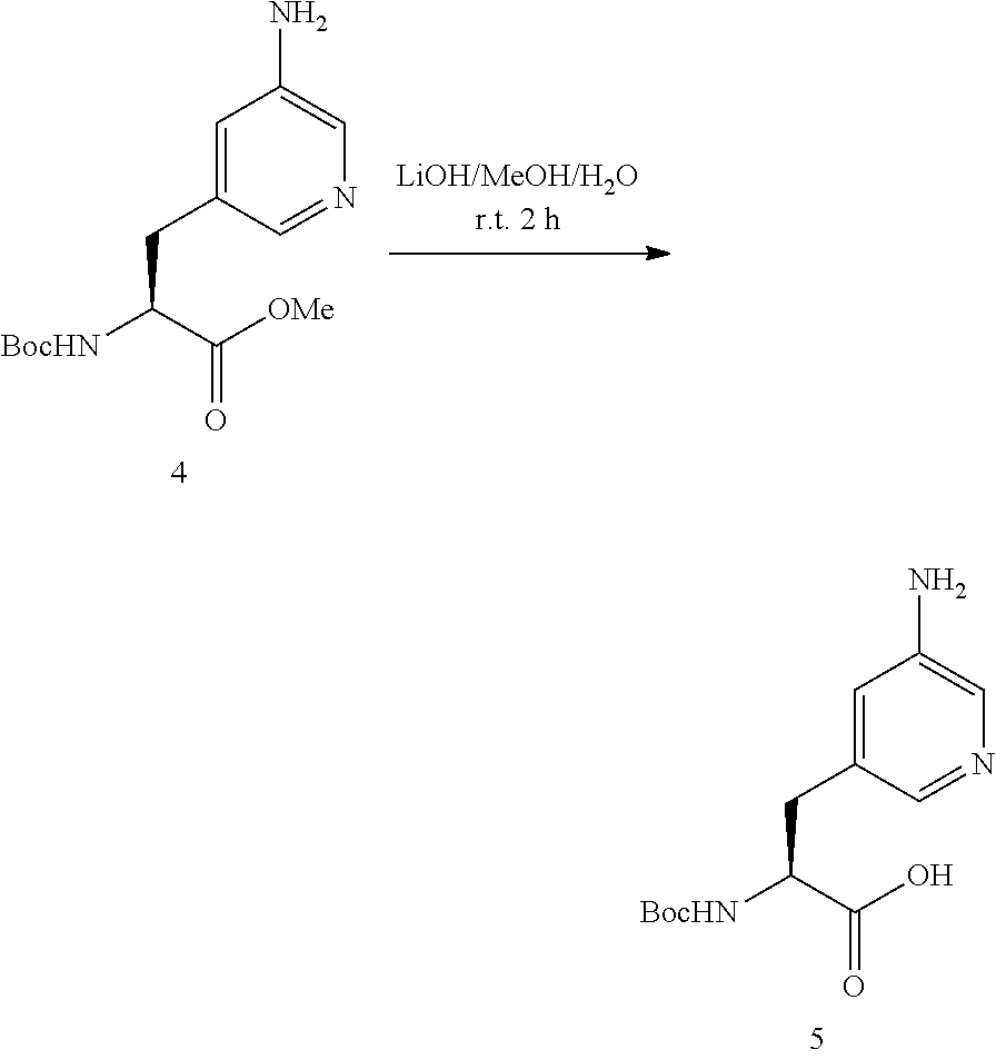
C(CC1=CC(N)=CN=C1)([BocHN])C([OMe])=O.C(CC1=CC(N)=CN=C1)([BocHN])C(O)=O
